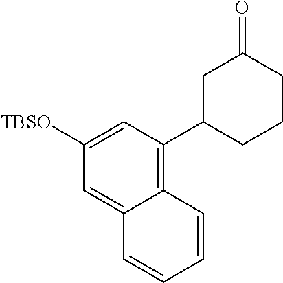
C1([TBSO])=CC(C2CCCC(=O)C2)=C2C(=C1)C=CC=C2
